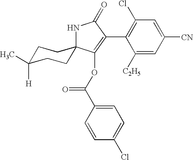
C1([C2H5])=CC([CN])=CC(Cl)=C1C1=C(OC(C2=CC=C(Cl)C=C2)=O)C2(NC1=O)CCC(C)([H])CC2
